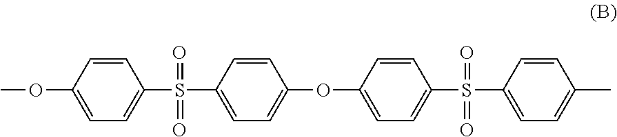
C1=C(OC)C=CC(S(C2=CC=C(OC3=CC=C(S(C4=CC=C(C)C=C4)(=O)=O)C=C3)C=C2)(=O)=O)=C1
